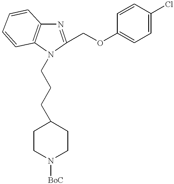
C1(COC2=CC=C(Cl)C=C2)=NC2=C(C=CC=C2)N1CCCC1CCN([BoC])CC1
